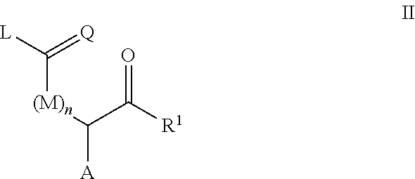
C([(M)n]C(C(=O)[R1])[A])(=[Q])[L]
